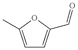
CC1=CC=C(C=O)O1
